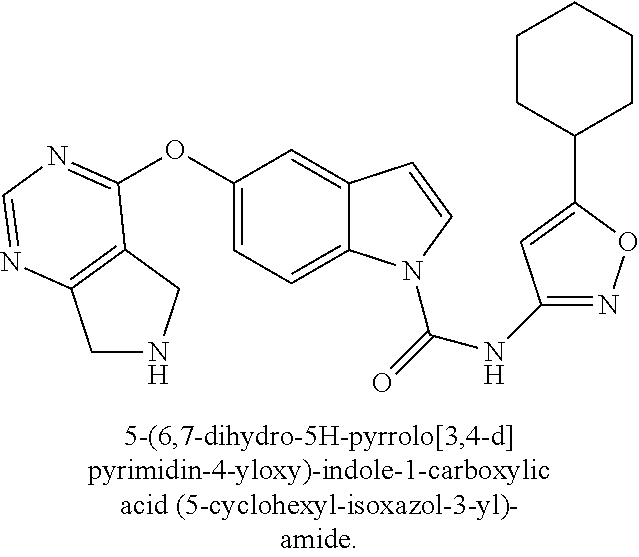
O(C1=CC=C2C(=C1)C=CN2C(=O)NC1=NOC(C2CCCCC2)=C1)C1=NC=NC2=C1CNC2
